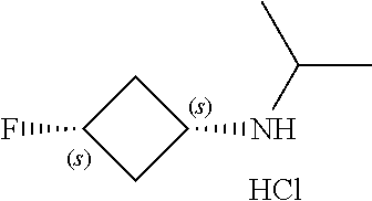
C1C(F)CC1NC(C)C.Cl
